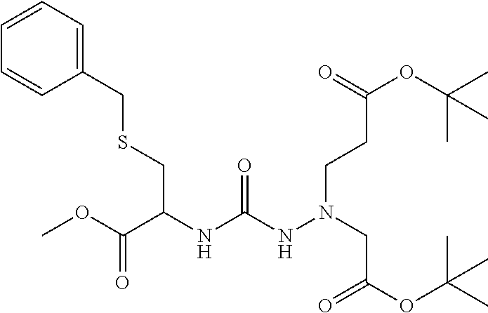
C1=CC=C(CSCC(C(=O)OC)NC(=O)NN(CCC(=O)OC(C)(C)C)CC(=O)OC(C)(C)C)C=C1
